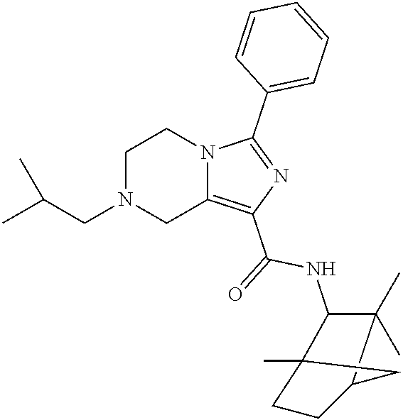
N12C(=C(C(=O)NC3C(C)(C)C4CCC3(C)C4)N=C1C1=CC=CC=C1)CN(CC(C)C)CC2
